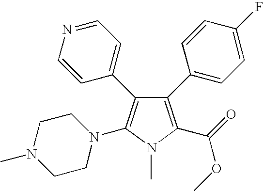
C1(C2=CC=C(F)C=C2)=C(C(=O)OC)N(C)C(N2CCN(C)CC2)=C1C1=CC=NC=C1
